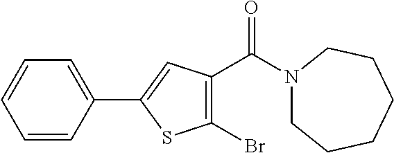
C1=CC(C2=CC(C(N3CCCCCC3)=O)=C(Br)S2)=CC=C1
